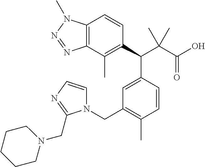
C1(C(C(C(O)=O)(C)C)C2=CC(CN3C=CN=C3CN3CCCCC3)=C(C)C=C2)=C(C)C2=C(C=C1)N(C)N=N2
